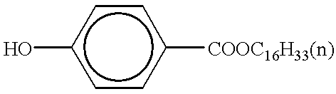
Oc1ccc([COOC16H33(n)])cc1
